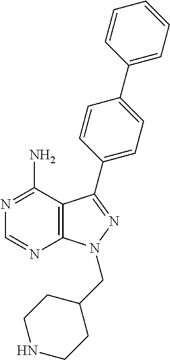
C12=C(C(N)=NC=N1)C(C1=CC=C(C3=CC=CC=C3)C=C1)=NN2CC1CCNCC1
